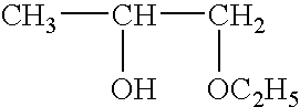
CC(O)C[OC2H5]
